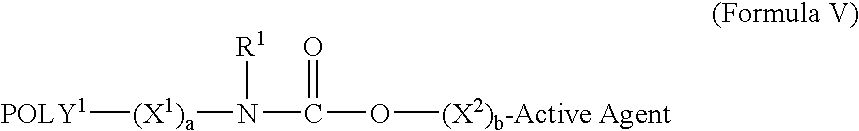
[POLY1][(X1)a]N(C(O[(X2)b-Active Agent])=O)[R1]
